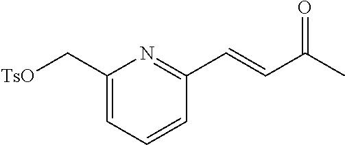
C1(C[TsO])=CC=CC(C=CC(C)=O)=N1
